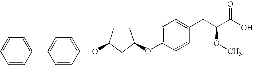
O(C1CCC(OC2=CC=C(C3=CC=CC=C3)C=C2)C1)C1=CC=C(CC(C(O)=O)OC)C=C1
